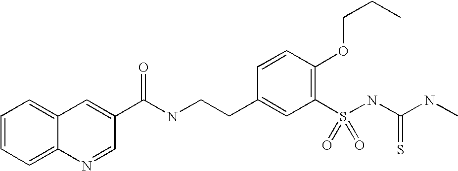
C12=CC=CC=C1N=CC(C(=O)NCCC1=CC(S(NC(NC)=S)(=O)=O)=C(OCCC)C=C1)=C2
